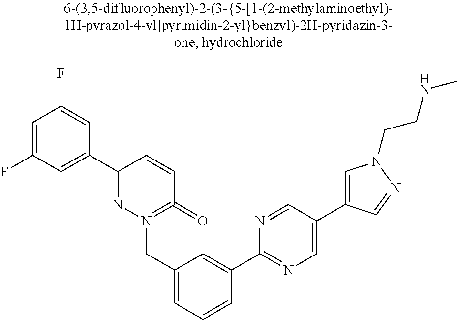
C1=C(F)C=C(C2=NN(CC3=CC=CC(C4=NC=C(C5=CN(CCNC)N=C5)C=N4)=C3)=C(=O)C=C2)C=C1F
